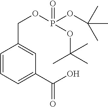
C1=CC=C(C(O)=O)C=C1COP(OC(C)(C)C)(=O)OC(C)(C)C
